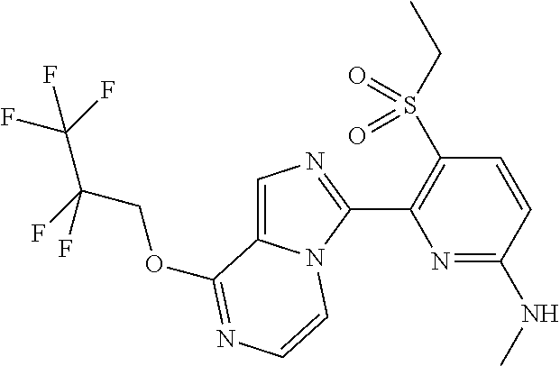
C1=C2N(C(C3=C(S(CC)(=O)=O)C=CC(NC)=N3)=N1)C=CN=C2OCC(F)(C(F)(F)F)F
